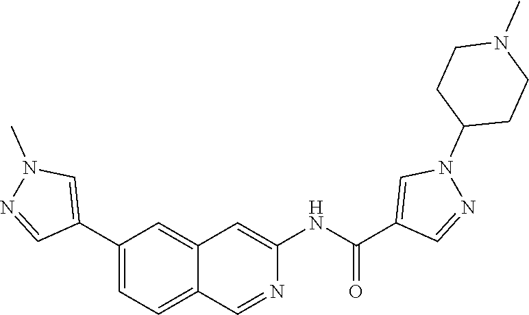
C1CC(N2N=CC(C(NC3=CC4=CC(C5=CN(C)N=C5)=CC=C4C=N3)=O)=C2)CCN1C
